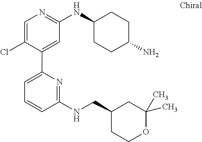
C1=C(Cl)C(C2=CC=CC(NCC3CCOC(C)(C)C3)=N2)=CC(NC2CCC(N)CC2)=N1
